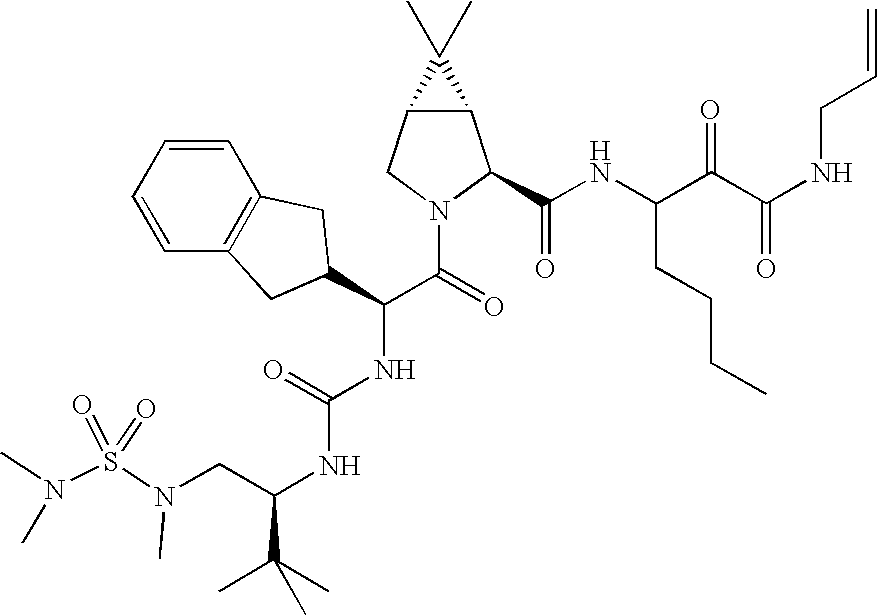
N(C(NC(C(=O)N1C(C(NC(C(C(NCC=C)=O)=O)CCCC)=O)C2C(C1)C2(C)C)C1CC2=C(C=CC=C2)C1)=O)C(CN(S(N(C)C)(=O)=O)C)C(C)(C)C
